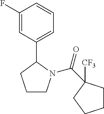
C1CN(C(=O)C2([CF3])CCCC2)C(C2=CC=CC(F)=C2)C1
